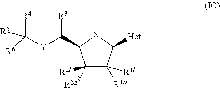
C1([R2b])([R2a])C([R1a])([R1b])C([Het])[X]C1C([Y]C([R6])([R4])[R5])[R3]
